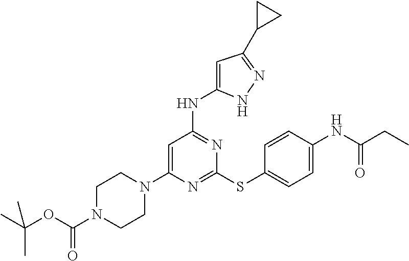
C1CN(C2=CC(NC3=CC(C4CC4)=NN3)=NC(SC3=CC=C(NC(CC)=O)C=C3)=N2)CCN1C(OC(C)(C)C)=O
